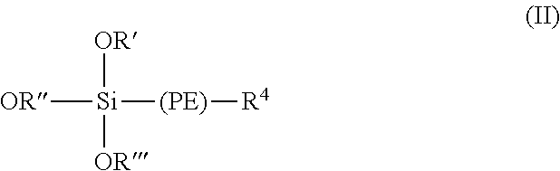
[OR][Si]([(PE)][R4])([OR])[OR]
